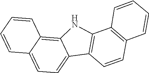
C12=CC=C3C(=C1NC1=C2C=CC2=C1C=CC=C2)C=CC=C3
